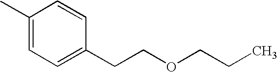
C1(C)=CC=C(CCOCCC)C=C1
